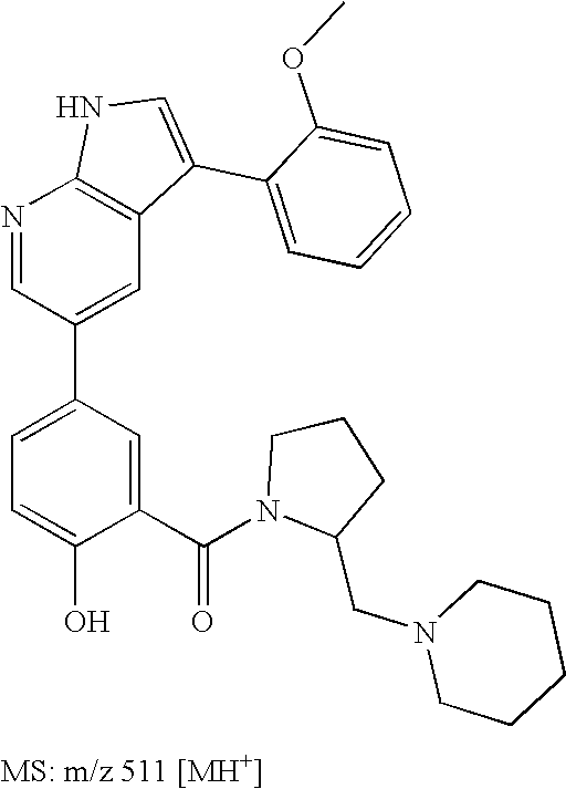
N1=CC(C2=CC=C(O)C(C(N3CCCC3CN3CCCCC3)=O)=C2)=CC2=C1NC=C2C1=CC=CC=C1OC
